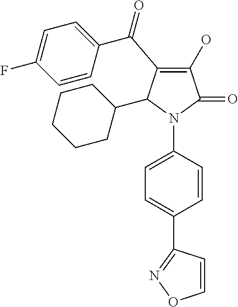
C1(O)=C(C(C2=CC=C(F)C=C2)=O)C(C2CCCCC2)N(C2=CC=C(C3=NOC=C3)C=C2)C1=O
